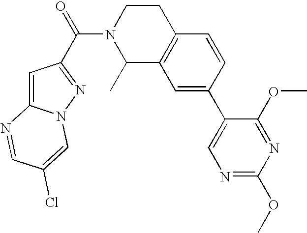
C(N1C(C)C2=C(CC1)C=CC(C1=CN=C(OC)N=C1OC)=C2)(=O)C1=NN2C(=C1)N=CC(Cl)=C2
